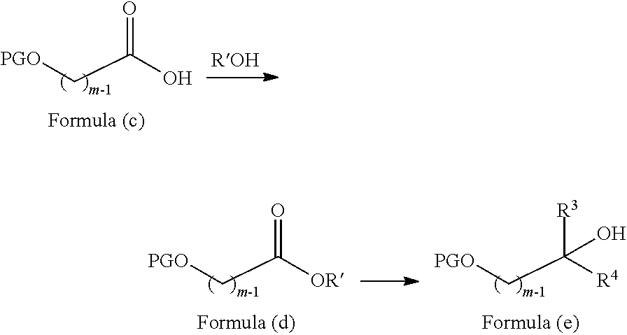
C(C(O)=O)[PGO].C(C([OR])=O)[PGO].C(C([R4])([R3])O)[PGO]
